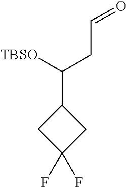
C(C([TBSO])C1CC(F)(F)C1)C=O
